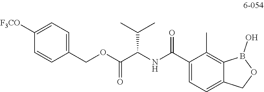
C1([F3CO])=CC=C(COC(C(NC(C2=CC=C3C(=C2C)B(O)OC3)=O)C(C)C)=O)C=C1
